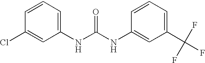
C1=CC=C(NC(NC2=CC(C(F)(F)F)=CC=C2)=O)C=C1Cl
